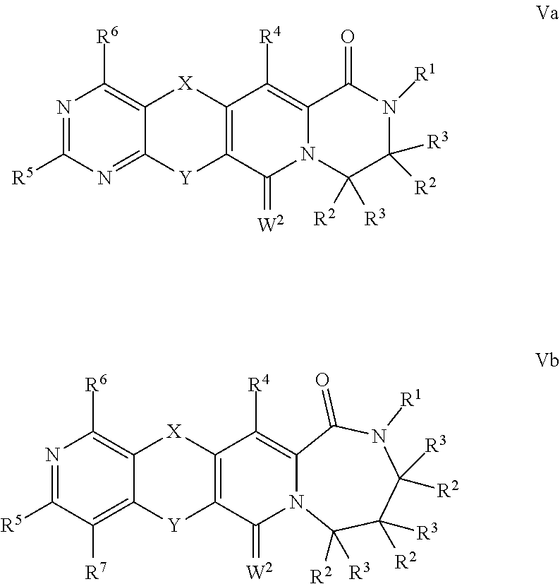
N1=C([R5])N=C2C(=C1[R6])[X]C1=C([Y]2)C(=[W2])N2C(=C1[R4])C(=O)N([R1])C([R3])([R2])C2([R2])[R3].N1=C([R5])C([R7])=C2C(=C1[R6])[X]C1=C([Y]2)C(=[W2])N2C(=C1[R4])C(=O)N([R1])C([R3])([R2])C([R2])([R3])C2([R2])[R3]
